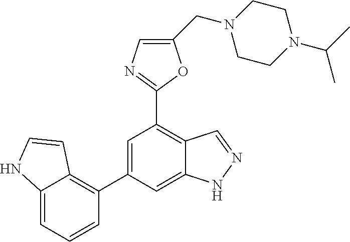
C1=C(C2=C3C(=CC=C2)NC=C3)C=C2C(=C1C1=NC=C(CN3CCN(C(C)C)CC3)O1)C=NN2
